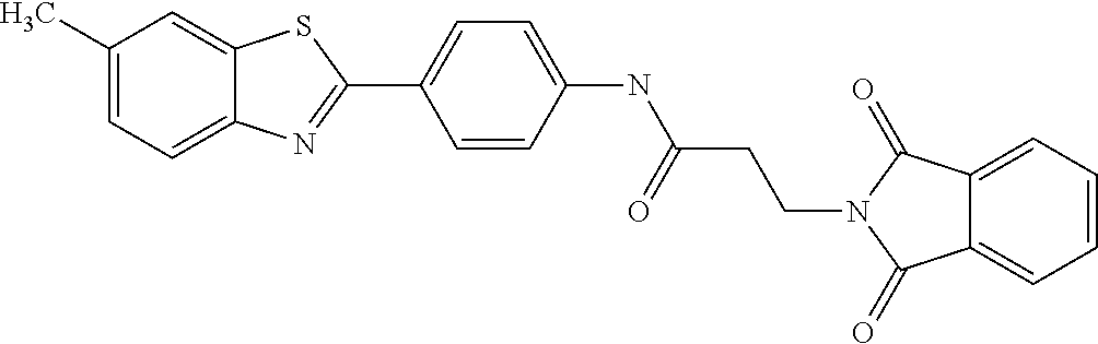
C1(C)=CC=C2C(=C1)SC(C1=CC=C(NC(CCN3C(=O)C4=CC=CC=C4C3=O)=O)C=C1)=N2
